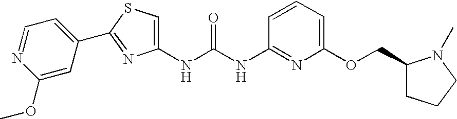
C1(C2=NC(NC(NC3=NC(OCC4CCCN4C)=CC=C3)=O)=CS2)=CC=NC(OC)=C1
